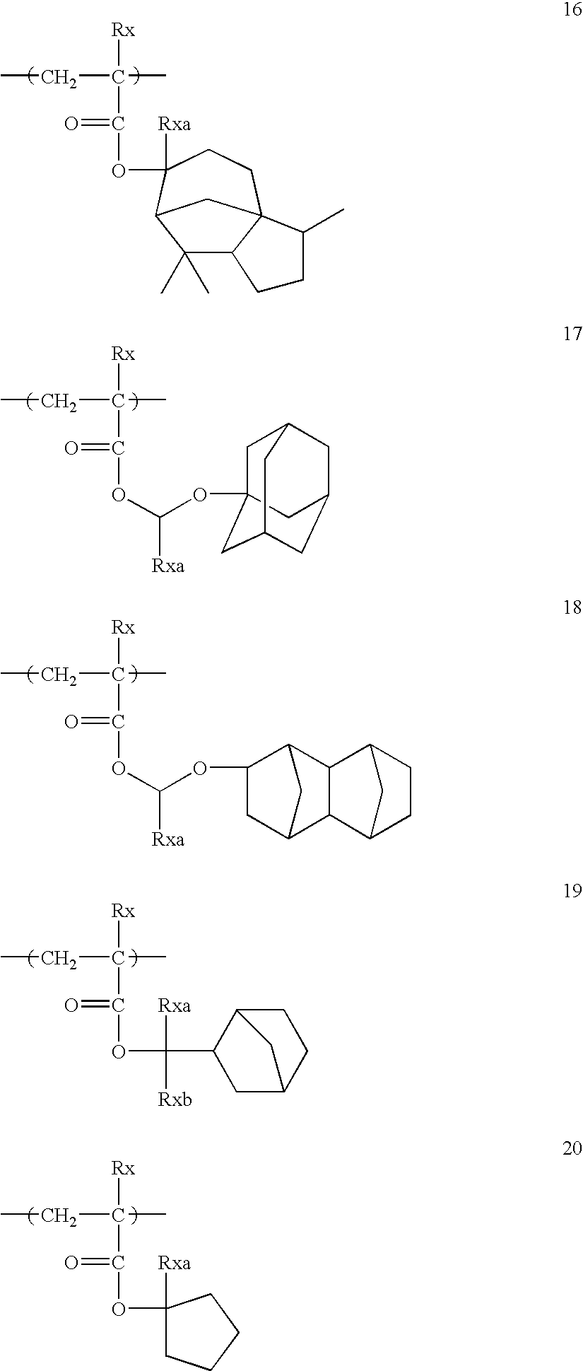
[Rx]C(C)(CC)C(=O)OC1([Rxa])CCC23C(C(C)(C)C1C2)CCC3C.[Rx]C(C)(CC)C(=O)OC([Rxa])OC12CC3CC(CC(C1)C3)C2.[Rx]C(C)(CC)C(=O)OC([Rxa])OC1CC2CC1C1C2C2CCC1C2.[Rx]C(C)(CC)C(=O)OC([Rxa])([Rxb])C1CC2CCC1C2.[Rx]C(C)(CC)C(=O)OC1([Rxa])CCCC1
